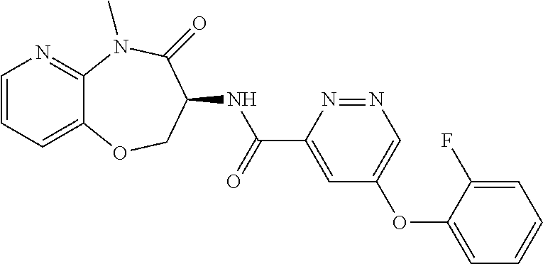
C1=CC=C2C(=N1)N(C)C(=O)C(NC(C1=CC(OC3=CC=CC=C3F)=CN=N1)=O)CO2
